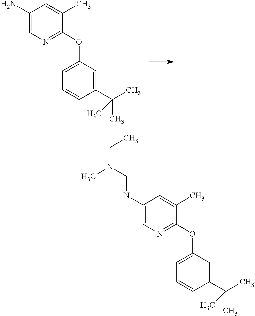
C1(N=CN(CC)C)=CN=C(OC2=CC=CC(C(C)(C)C)=C2)C(C)=C1.C1(N)=CN=C(OC2=CC=CC(C(C)(C)C)=C2)C(C)=C1
